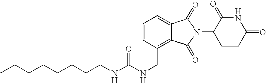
C1=CC=C2C(=C1CNC(NCCCCCCCC)=O)C(=O)N(C1CCC(=O)NC1=O)C2=O
